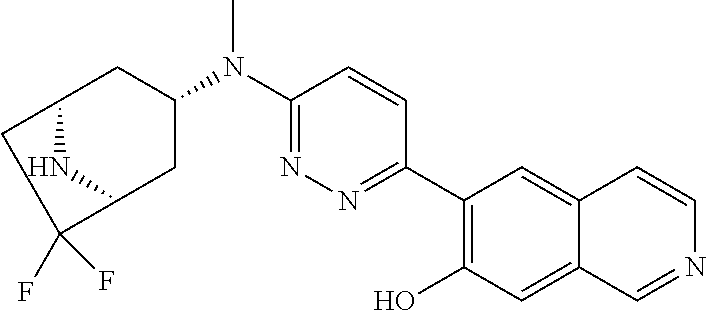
C1(N(C2=NN=C(C3=C(O)C=C4C(=C3)C=CN=C4)C=C2)C)CC2CC(F)(F)C(C1)N2
